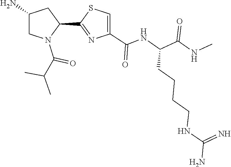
C1(C2=NC(C(NC(C(=O)NC)CCCCNC(=N)N)=O)=CS2)CC(N)CN1C(C(C)C)=O
